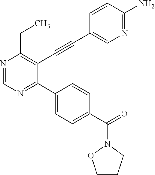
N1=CN=C(C2=CC=C(C(N3OCCC3)=O)C=C2)C(C#CC2=CN=C(N)C=C2)=C1CC
